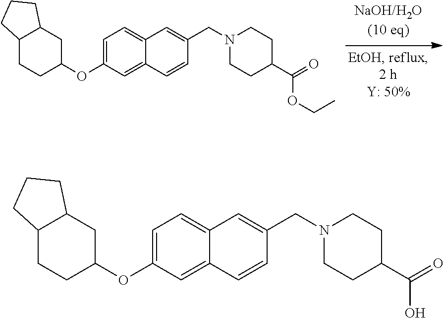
C12=CC(OC3CC4C(CC3)CCC4)=CC=C1C=C(CN1CCC(C(=O)O)CC1)C=C2.C12=CC(OC3CC4C(CC3)CCC4)=CC=C1C=C(CN1CCC(C(=O)OCC)CC1)C=C2
